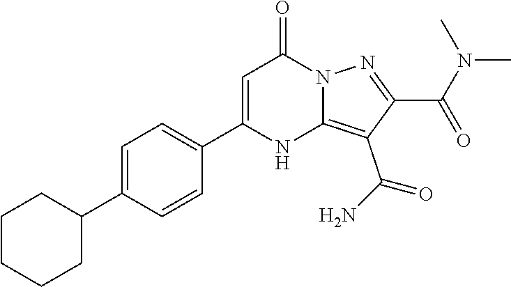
C1(C(N)=O)=C2NC(C3=CC=C(C4CCCCC4)C=C3)=CC(=O)N2N=C1C(N(C)C)=O
